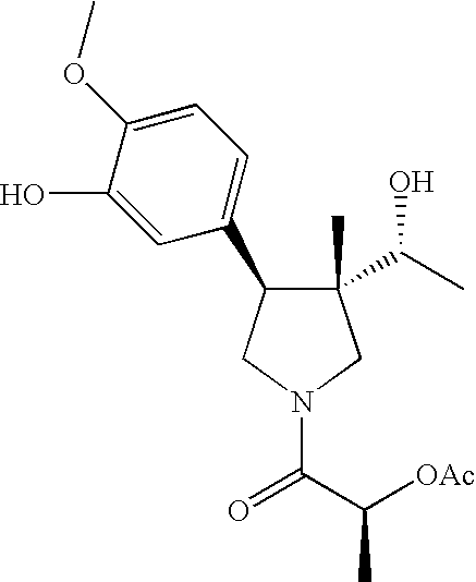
C1(C)(C(C)O)C(C2=CC=C(OC)C(O)=C2)CN(C(C([OAc])C)=O)C1
